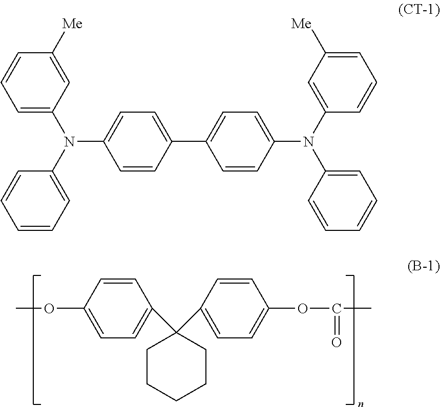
C1=C(N(C2=CC=CC([Me])=C2)C2=CC=C(C3=CC=C(N(C4=CC=CC=C4)C4=CC([Me])=CC=C4)C=C3)C=C2)C=CC=C1.C1(C2(C3=CC=C(OC(C)=O)C=C3)CCCCC2)=CC=C(OC)C=C1
